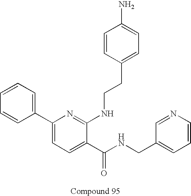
C1=CC(C2=CC=C(C(NCC3=CC=CN=C3)=O)C(NCCC3=CC=C(N)C=C3)=N2)=CC=C1
